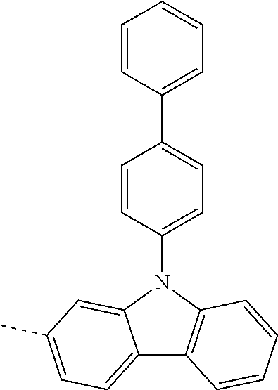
C1=CC(N2C3=CC(C)=CC=C3C3=C2C=CC=C3)=CC=C1C1=CC=CC=C1
